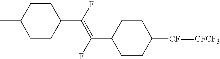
C1(C(=C(C2CCC(C)CC2)F)F)CCC([CF]=[CFCF3])CC1
